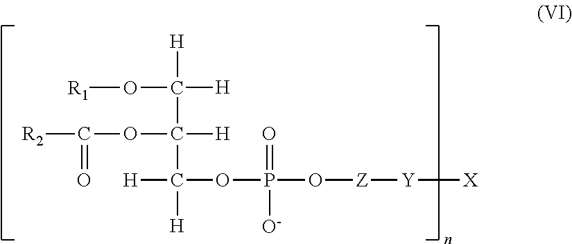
O(C([H])([H])C(OC([R2])=O)([H])C([H])(OP(O[Z][Y][X])(=O)[O-])[H])[R1]
